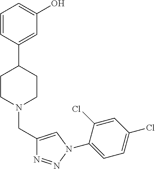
C1=CC(C2CCN(CC3=CN(C4=CC=C(Cl)C=C4Cl)N=N3)CC2)=CC(O)=C1
